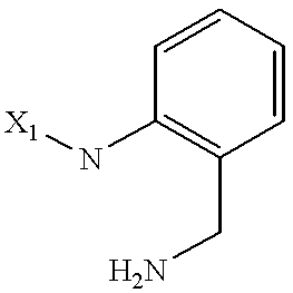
C1=CC=CC(N[X1])=C1CN
